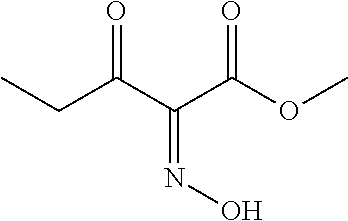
C(C(C(C(OC)=O)=NO)=O)C
